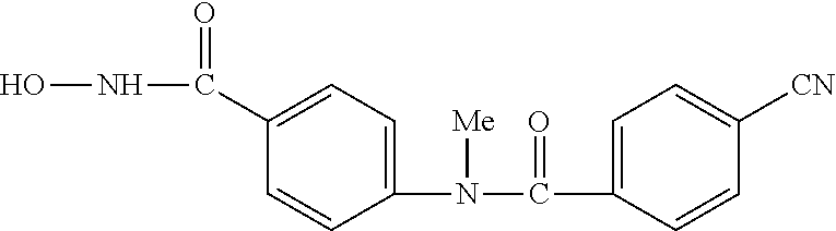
ONC(=O)C1=CC=C(N([Me])C(=O)C2=CC=C([CN])C=C2)C=C1
